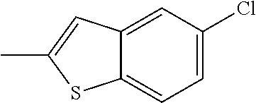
C1=C(Cl)C=C2C(=C1)SC(C)=C2
